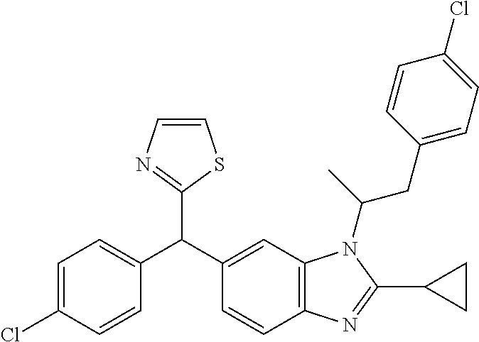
C1=C(Cl)C=CC(C(C2=CC3=C(C=C2)N=C(C2CC2)N3C(C)CC2=CC=C(Cl)C=C2)C2=NC=CS2)=C1
